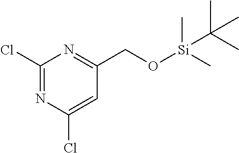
C1(Cl)=NC(Cl)=CC(CO[Si](C)(C(C)(C)C)C)=N1
